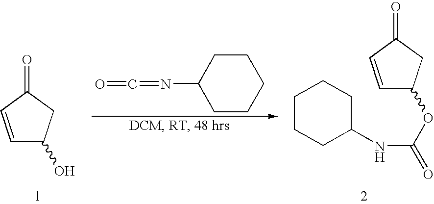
C1=CC(=O)CC1O.C1=CC(=O)CC1OC(NC1CCCCC1)=O.C1(N=C=O)CCCCC1
